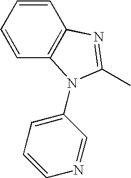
C1=CC=CC2=C1N=C(C)N2C1=CC=CN=C1
